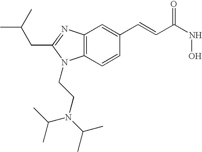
C12=C(N=C(CC(C)C)N1CCN(C(C)C)C(C)C)C=C(C=CC(NO)=O)C=C2
